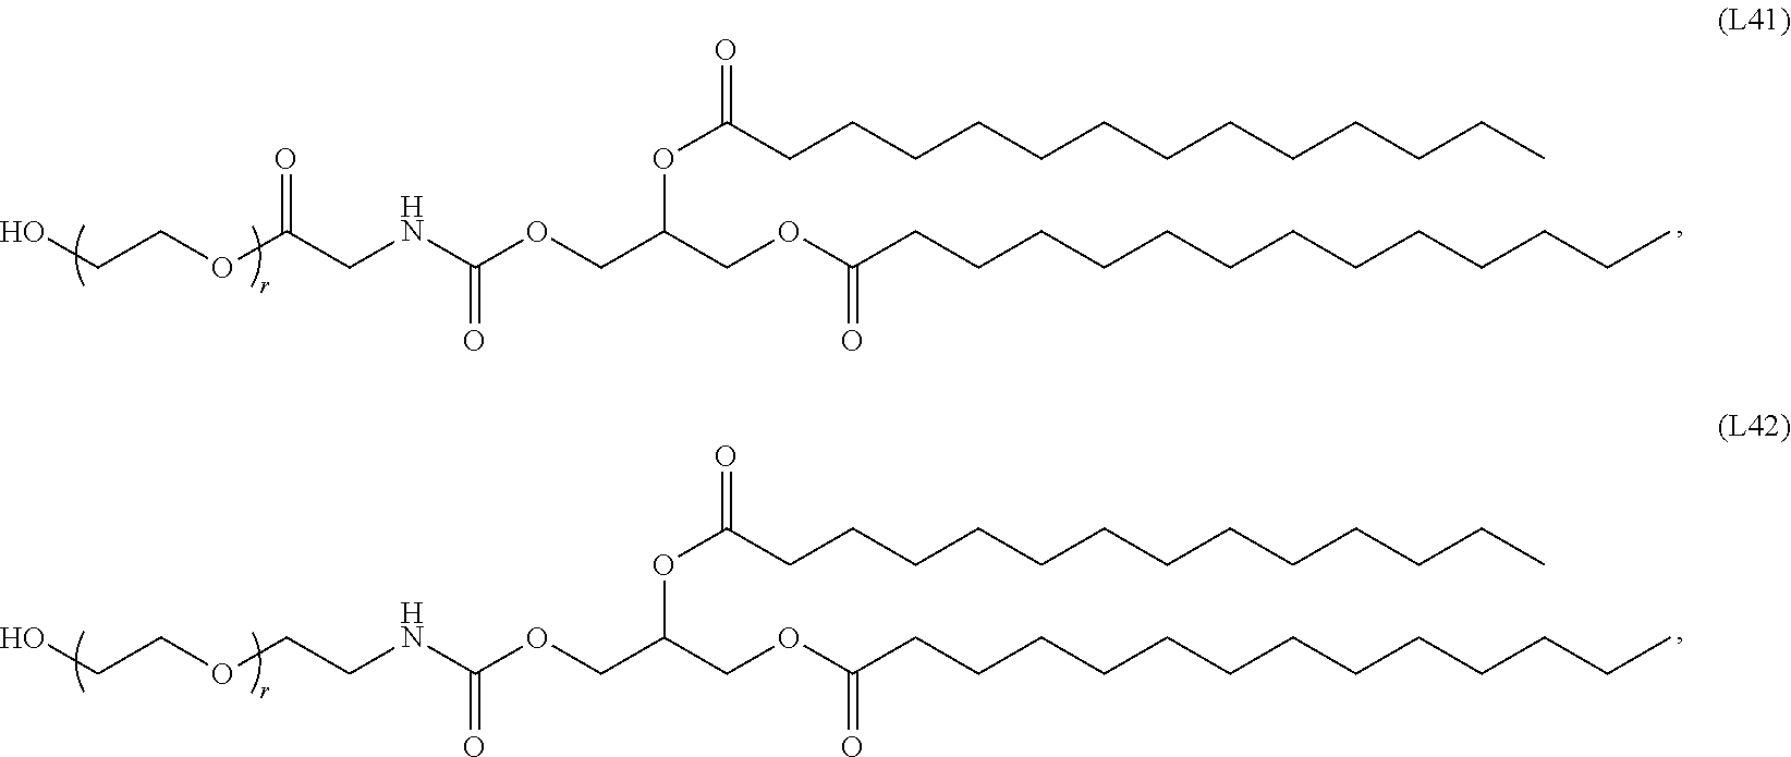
OCCOC(CNC(OCC(COC(CCCCCCCCCCCCC)=O)OC(CCCCCCCCCCCCC)=O)=O)=O.OCCOCCNC(OCC(COC(CCCCCCCCCCCCC)=O)OC(CCCCCCCCCCCCC)=O)=O
